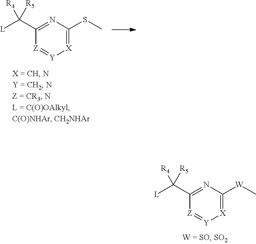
[X]1=C(SC)N=C(C([L])([R4])[R5])[Z]=[Y]1.[X]1=C([W]C)N=C(C([L])([R4])[R5])[Z]=[Y]1
